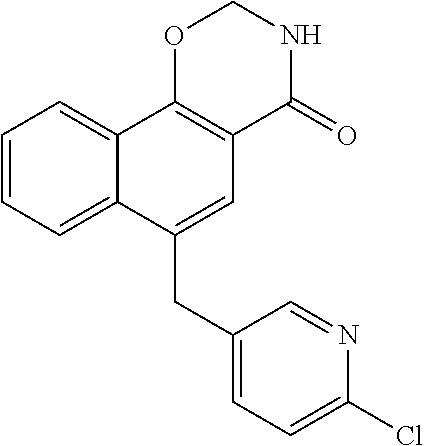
C1(CC2=CC3=C(C4=CC=CC=C24)OCNC3=O)=CC=C(Cl)N=C1
